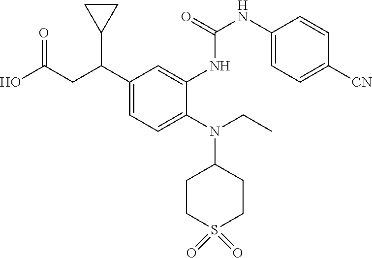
C1(N(C2CCS(=O)(=O)CC2)CC)=CC=C(C(CC(O)=O)C2CC2)C=C1NC(=O)NC1=CC=C([CN])C=C1
